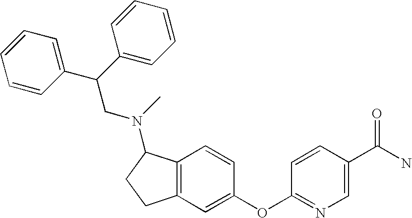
C1=CC(OC2=CC3=C(C=C2)C(N(CC(C2=CC=CC=C2)C2=CC=CC=C2)C)CC3)=NC=C1C(N)=O
